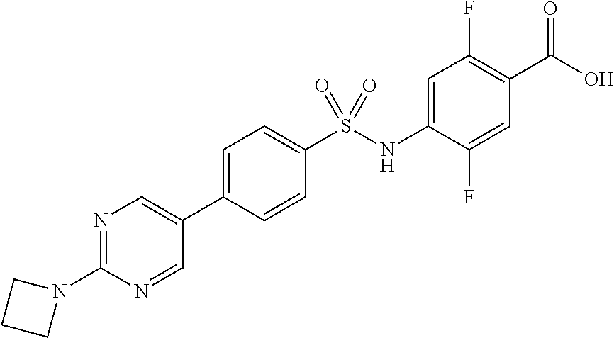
N1=C(N2CCC2)N=CC(C2=CC=C(S(NC3=CC(F)=C(C(O)=O)C=C3F)(=O)=O)C=C2)=C1
